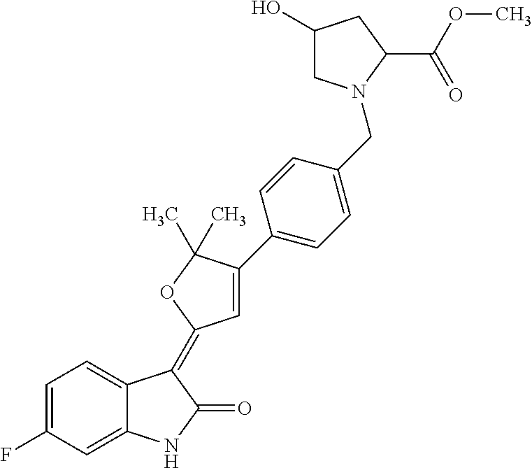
C1=C2C(=CC(F)=C1)NC(=O)C2=C1C=C(C2=CC=C(CN3CC(O)CC3C(OC)=O)C=C2)C(C)(C)O1
